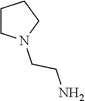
C1CN(CCN)CC1
